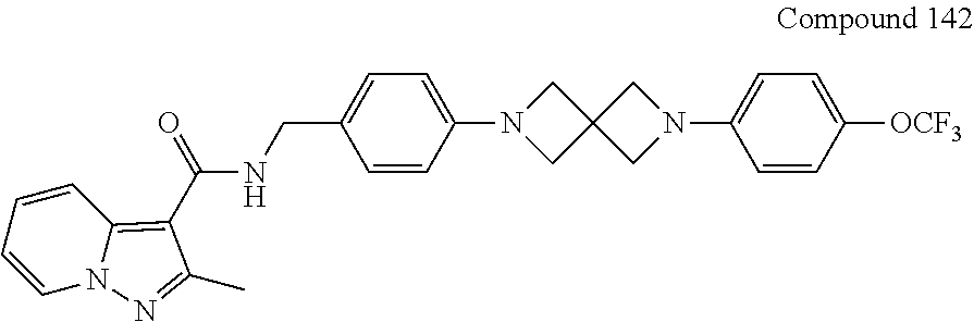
C1(N2CC3(C2)CN(C2=CC=C(CNC(=O)C4=C5N(N=C4C)C=CC=C5)C=C2)C3)=CC=C([OCF3])C=C1
